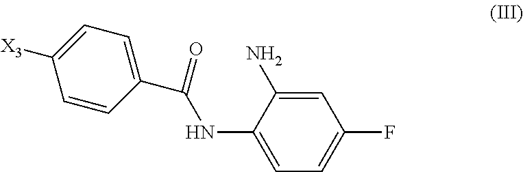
C1(C(=O)NC2=CC=C(F)C=C2N)=CC=C([X3])C=C1
